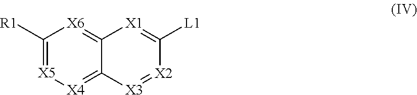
C1([R1])=[X5][X4]=C2C(=[X6]1)[X1]=C([L1])[X2]=[X3]2
